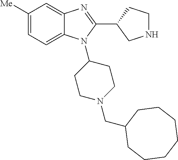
C1([Me])=CC=C2C(=C1)N=C(C1CNCC1)N2C1CCN(CC2CCCCCCC2)CC1
